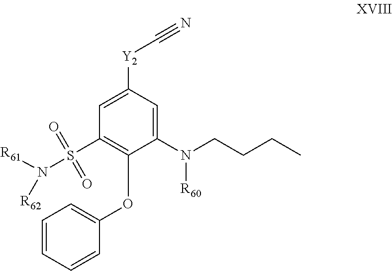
C1=C([Y2]C#N)C=C(N(CCCC)[R60])C(OC2=CC=CC=C2)=C1S(N([R61])[R62])(=O)=O
